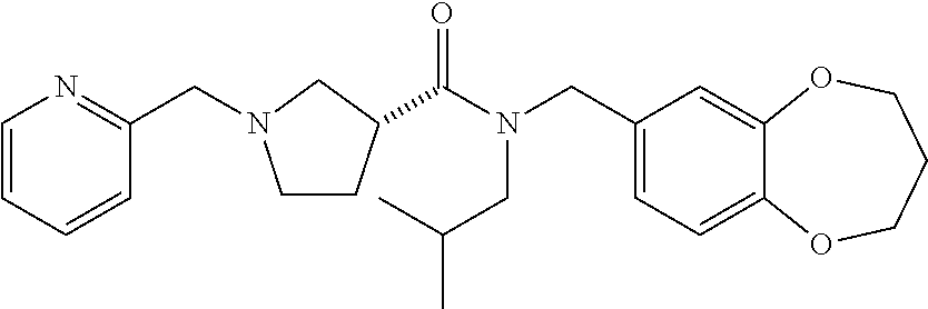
C1(CN(C(=O)C2CCN(CC3=NC=CC=C3)C2)CC(C)C)=CC=C2C(=C1)OCCCO2
